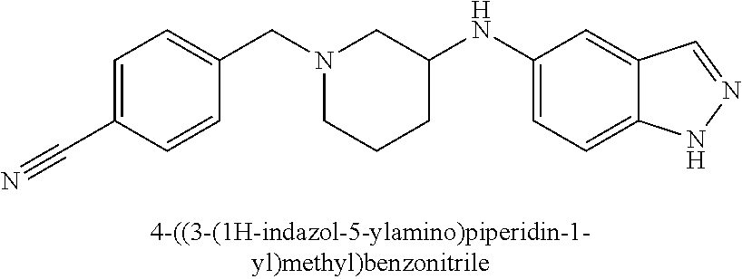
N1(CC2=CC=C(C#N)C=C2)CCCC(NC2=CC=C3C(=C2)C=NN3)C1
